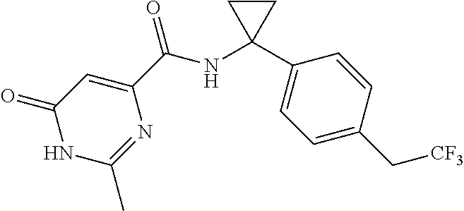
C1(=O)NC(C)=NC(C(NC2(C3=CC=C(C[CF3])C=C3)CC2)=O)=C1
